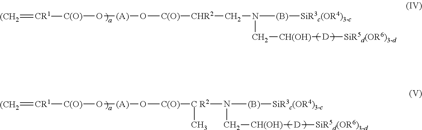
[(A)](O[C(O)][CHR2]CN([(B)][SiR3c(OR4)3-c])C[CH(OH)][D][SiR5d(OR6)3-d])O[C(O)][CR1]=[(CH2].[(A)](O[C(O)][C R2](N([(B)][SiR3c(OR4)3-c])C[CH(OH)][D][SiR5d(OR6)3-d])C)O[C(O)][CR1]=[(CH2]
